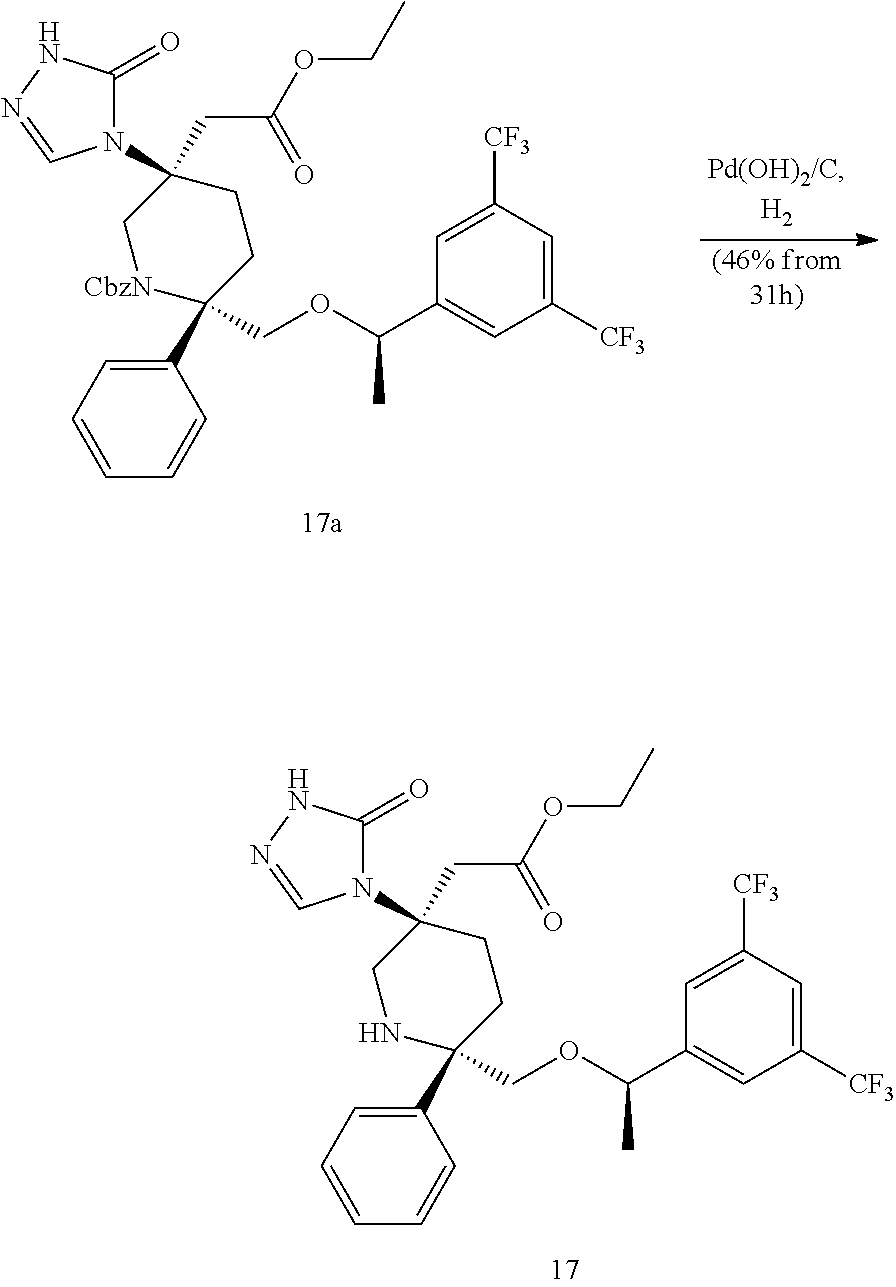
C1(C2(COC(C3=CC([CF3])=CC([CF3])=C3)C)CCC(N3C(=O)NN=C3)(CC(OCC)=O)CN2)=CC=CC=C1.[(46% from31h)].C1(C2(COC(C3=CC([CF3])=CC([CF3])=C3)C)CCC(N3C(=O)NN=C3)(CC(OCC)=O)C[CbzN]2)=CC=CC=C1
